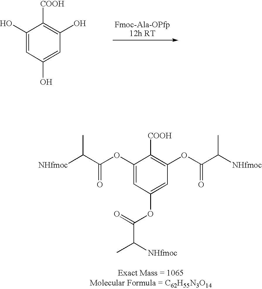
C1(O)=CC(O)=CC(O)=C1[COOH].C1(OC(C([NHfmoc])C)=O)=CC(OC(=O)C(C)[NHfmoc])=CC(OC(C([NHfmoc])C)=O)=C1[COOH]
